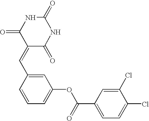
O=C1NC(=O)C(=CC2=CC(OC(C3=CC=C(Cl)C(Cl)=C3)=O)=CC=C2)C(=O)N1
